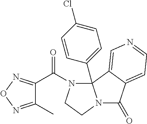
C(N1CCN2C(=O)C3=CC=NC=C3C12C1=CC=C(Cl)C=C1)(=O)C1=NON=C1C
